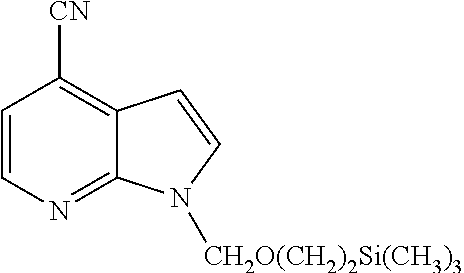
C1=CN=C2C(=C1[CN])C=CN2[CH2O(CH2)2Si(CH3)3]
